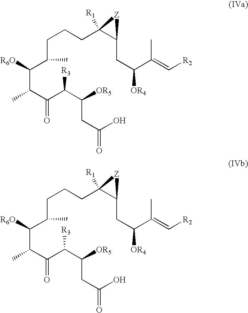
C(C(C(C([R3])C([OR5])CC(=O)O)=O)C)(C(CCCC1([R1])C(CC([OR4])C(C)=C[R2])[Z]1)C)[R6O].C(C(C(C([R3])C([OR5])CC(=O)O)=O)C)(C(CCCC1([R1])C(CC([OR4])C(C)=C[R2])[Z]1)C)[R6O]
